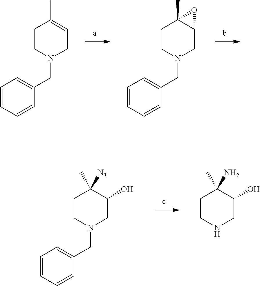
CC1=CCN(CC2=CC=CC=C2)CC1.CC12CCN(CC3=CC=CC=C3)CC1O2.[N3]C1(C)CCN(CC2=CC=CC=C2)CC1O.NC1(C)CCNCC1O
